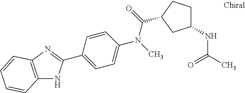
C12=C(N=C(C3=CC=C(N(C)C(=O)C4CCC(NC(C)=O)C4)C=C3)N1)C=CC=C2
